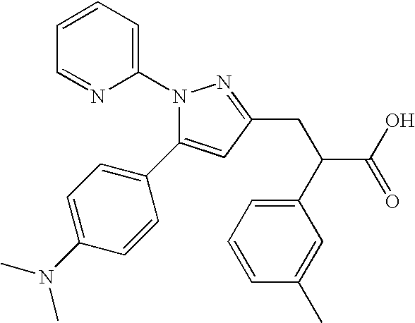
N1(C2=CC=CC=N2)C(C2=CC=C(N(C)C)C=C2)=CC(CC(C2=CC=CC(C)=C2)C(O)=O)=N1
